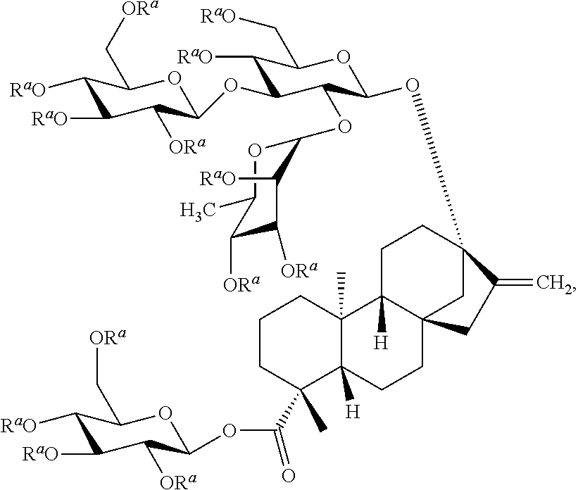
C1CC(C)(C(OC2C([ORa])C([RaO])C([RaO])C(C[ORa])O2)=O)C2([H])C(C)(C1)C1([H])C3(CC2)CC(OC2C(OC4OC(C)C([ORa])C([ORa])C4[RaO])C(OC4C([ORa])C([RaO])C([RaO])C(C[ORa])O4)C([RaO])C(C[RaO])O2)(CC1)C(=C)C3
